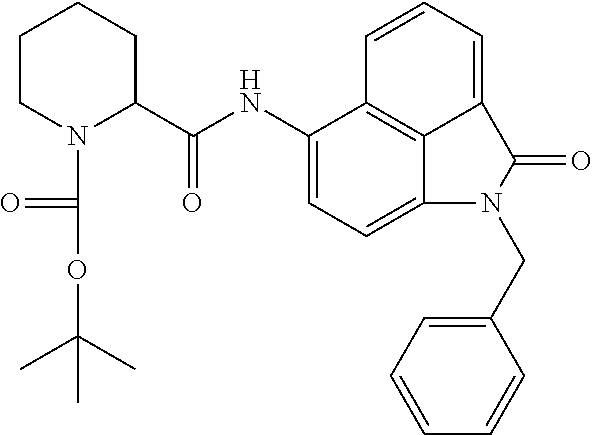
C1(NC(C2CCCCN2C(OC(C)(C)C)=O)=O)=CC=C2C3=C1C=CC=C3C(=O)N2CC1=CC=CC=C1
